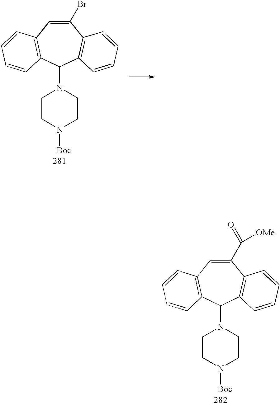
C1(Br)=CC2=C(C(N3CCN([Boc])CC3)C3=C1C=CC=C3)C=CC=C2.C1(C(=O)[OMe])=CC2=C(C(N3CCN([Boc])CC3)C3=C1C=CC=C3)C=CC=C2
